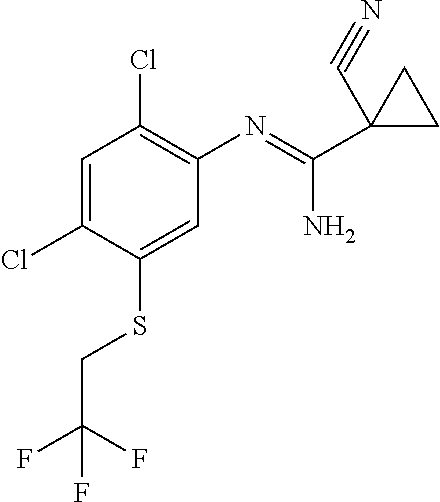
C1=C(Cl)C(SCC(F)(F)F)=CC(N=C(C2(C#N)CC2)N)=C1Cl
